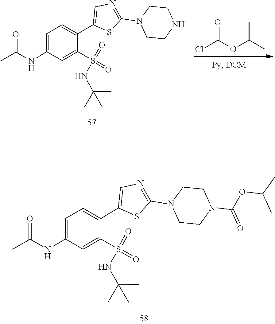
C1CN(C2=NC=C(C3=CC=C(NC(=O)C)C=C3S(=O)(=O)NC(C)(C)C)S2)CCN1.O=C(Cl)OC(C)C.N1(C2=NC=C(C3=CC=C(NC(=O)C)C=C3S(=O)(NC(C)(C)C)=O)S2)CCN(C(=O)OC(C)C)CC1
